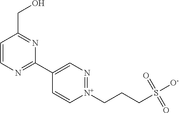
C1=CN=C(C2=CN=[N+](CCCS([O-])(=O)=O)C=C2)N=C1CO
